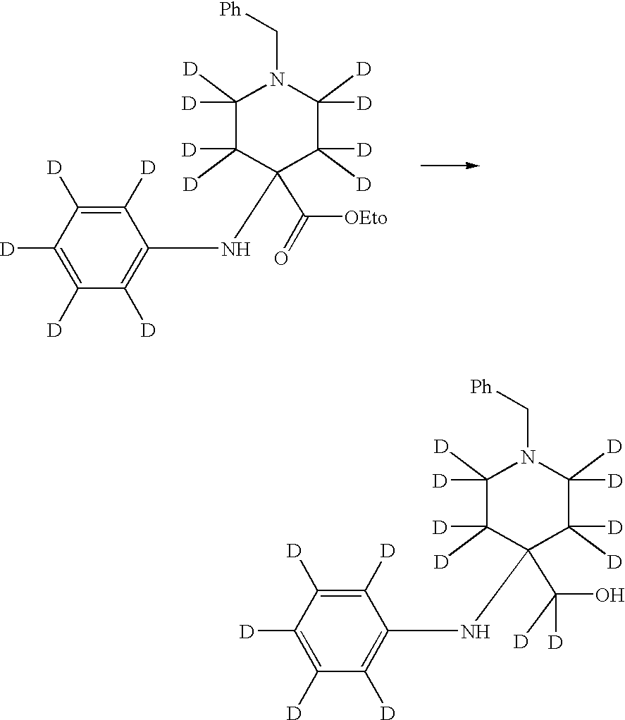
C1([D])([D])C([D])([D])C(C(=O)[OEto])(NC2=C([D])C([D])=C([D])C([D])=C2[D])C([D])([D])C([D])([D])N1C[Ph].C1([D])([D])C([D])([D])C(C([D])(O)[D])(NC2=C([D])C([D])=C([D])C([D])=C2[D])C([D])([D])C([D])([D])N1C[Ph]
